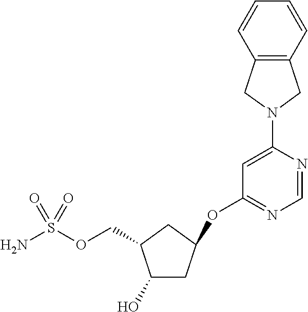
OC1CC(OC2=NC=NC(N3CC4=C(C3)C=CC=C4)=C2)CC1COS(N)(=O)=O
